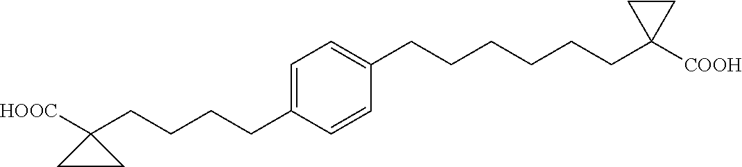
C1=C(CCCCC2([HOOC])CC2)C=CC(CCCCCCC2([COOH])CC2)=C1
